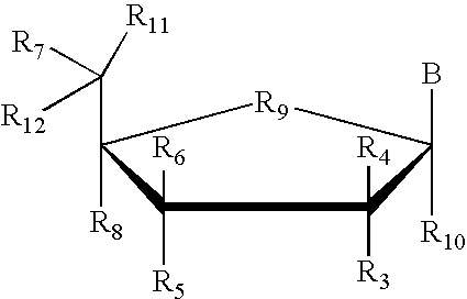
C1([R5])([R6])C([R8])(C([R11])([R7])[R12])[R9]C([R10])(B)C1([R3])[R4]
